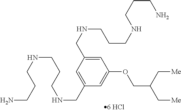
C1=C(CNCCCNCCCN)C=C(CNCCCNCCCN)C=C1OCC(C[Me])C[Me]
